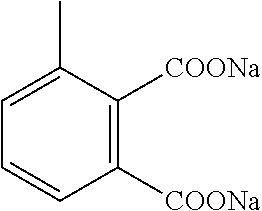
C1=C(C)C([COONa])=C([COONa])C=C1
